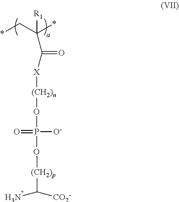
C([X][(CH2)n]OP([O-])(=O)O[(CH2)p]C(N)[CO2-])(=O)C(C*)(*)[R1]
